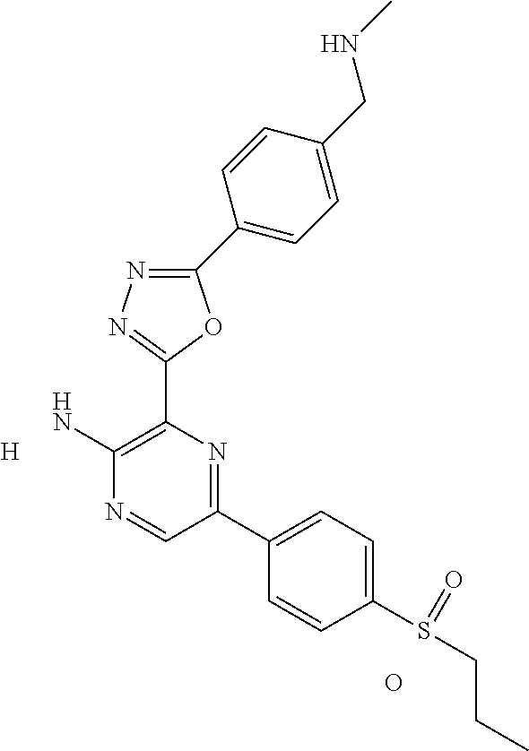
[H].C1(N)=C(C2=NN=C(C3=CC=C(CNC)C=C3)O2)N=C(C2=CC=C(S(=O)CCC)C=C2)C=N1.O
